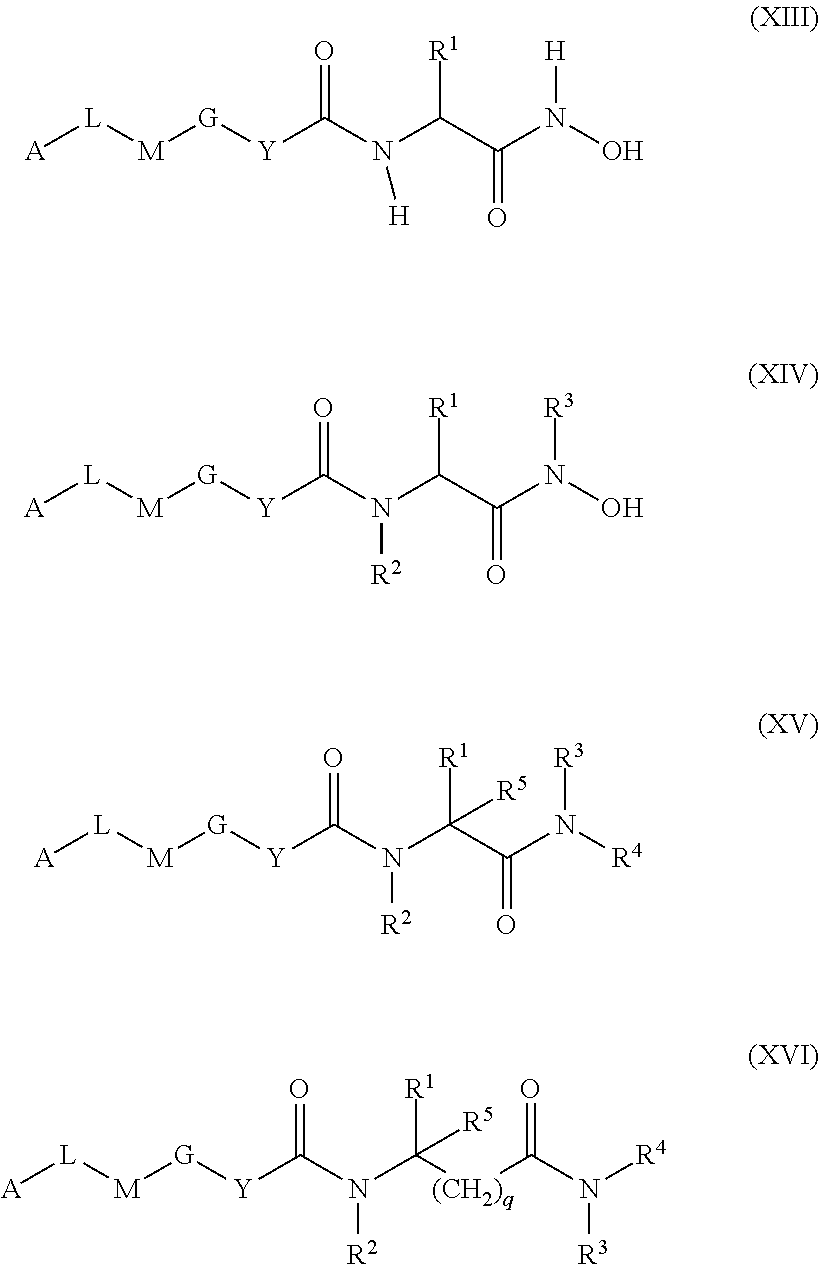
[A][L][M][G][Y]C(N(C(C(N(O)[H])=O)[R1])[H])=O.[A][L][M][G][Y]C(N(C(C(N(O)[R3])=O)[R1])[R2])=O.[A][L][M][G][Y]C(N(C(C(N([R4])[R3])=O)([R1])[R5])[R2])=O.[A][L][M][G][Y]C(N(C([(CH2)q]C(N([R4])[R3])=O)([R1])[R5])[R2])=O
